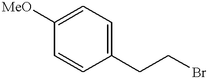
C1=CC(CCBr)=CC=C1[MeO]
